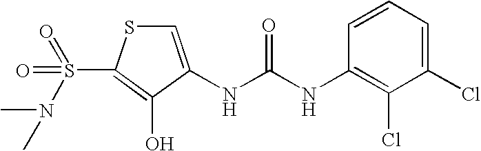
C1=C(NC(NC2=C(Cl)C(Cl)=CC=C2)=O)C(O)=C(S(N(C)C)(=O)=O)S1
